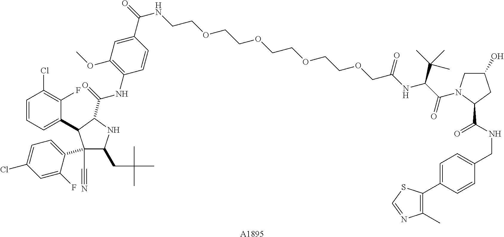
C1=C(C(=O)NCCOCCOCCOCCOCC(NC(C(=O)N2CC(O)CC2C(NCC2=CC=C(C3=C(C)N=CS3)C=C2)=O)C(C)(C)C)=O)C=CC(NC(=O)C2NC(CC(C)(C)C)C(C3=CC=C(Cl)C=C3F)(C#N)C2C2=CC=CC(Cl)=C2F)=C1OC.[A1895]
